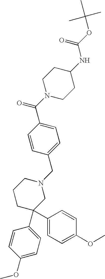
C1=C(C(N2CCC(NC(OC(C)(C)C)=O)CC2)=O)C=CC(CN2CCCC(C3=CC=C(OC)C=C3)(C3=CC=C(OC)C=C3)C2)=C1
